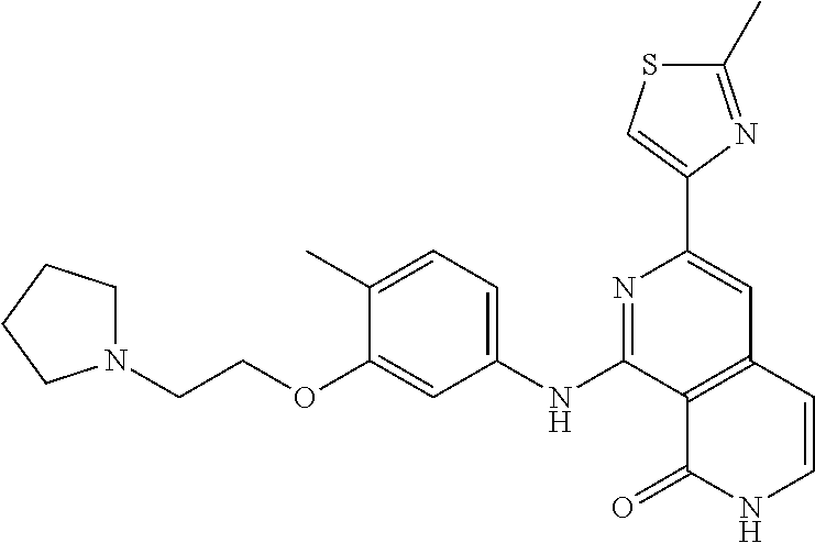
C12=C(C=CNC1=O)C=C(C1=CSC(C)=N1)N=C2NC1=CC=C(C)C(OCCN2CCCC2)=C1
